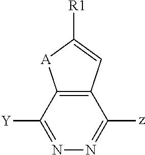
C1([Y])=NN=C([z])C2=C1[A]C([R1])=C2
